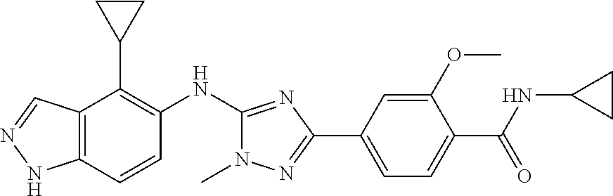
C12=C(C=CC(NC3=NC(C4=CC=C(C(NC5CC5)=O)C(OC)=C4)=NN3C)=C1C1CC1)NN=C2
